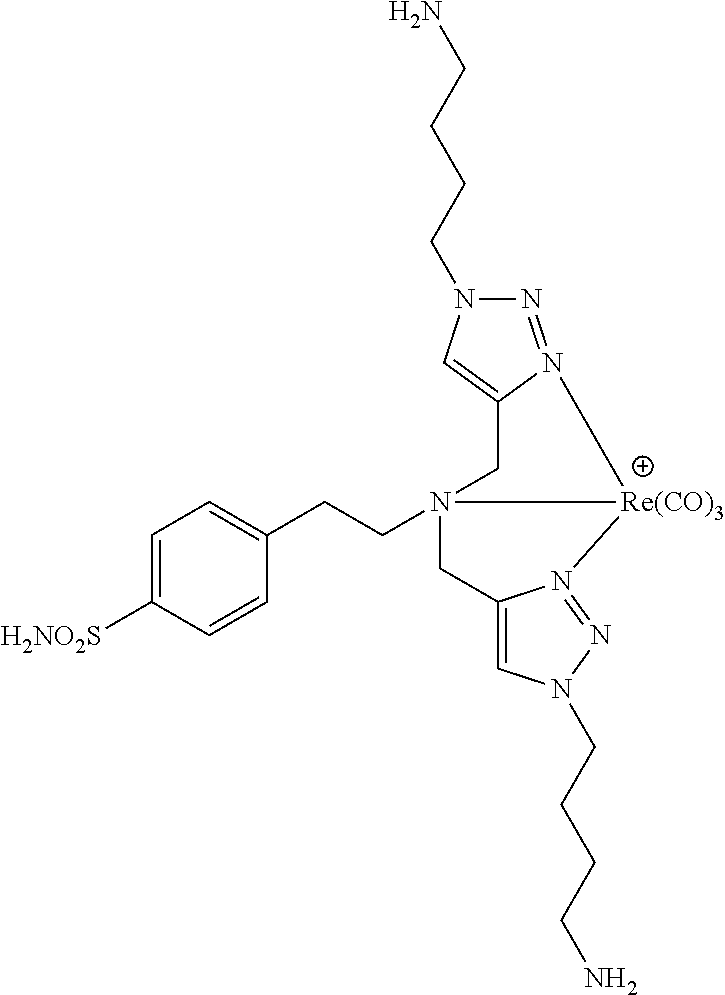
C1=C([H2NO2S])C=CC(CCN23CC4=CN(CCCCN)N=N4[Re(CO)3]2N2=NN(CCCCN)C=C2C3)=C1
